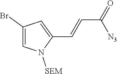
C1(C=CC(=O)[N3])=CC(Br)=CN1[SEM]
